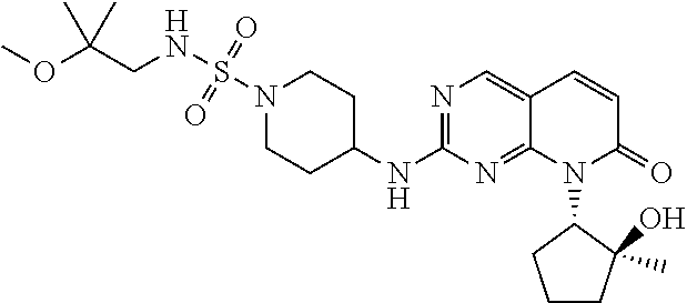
N1(S(NCC(OC)(C)C)(=O)=O)CCC(NC2=NC=C3C(=N2)N(C2CCCC2(C)O)C(=O)C=C3)CC1
